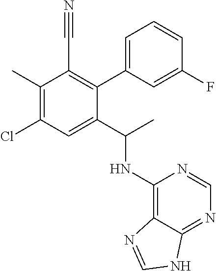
C1=C(C2=C(C#N)C(C)=C(Cl)C=C2C(C)NC2=C3C(=NC=N2)NC=N3)C=C(F)C=C1
